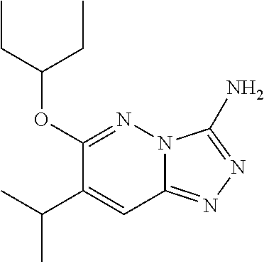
C12=NN=C(N)N1N=C(OC(CC)CC)C(C(C)C)=C2
